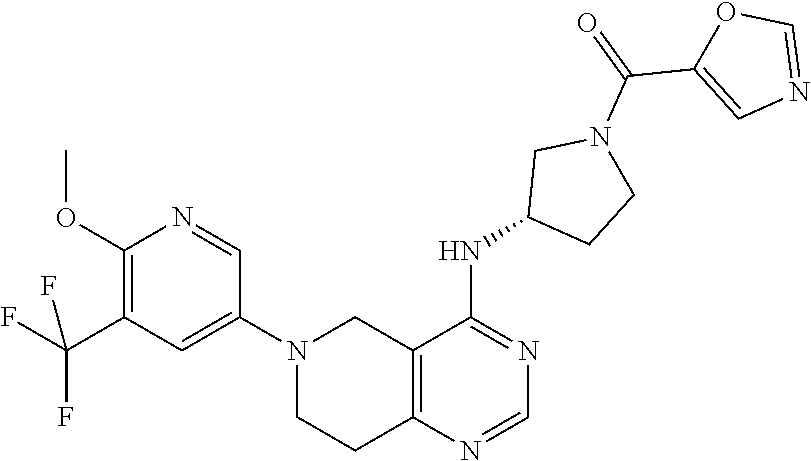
C1(N2CCC3=C(C2)C(NC2CCN(C(C4=CN=CO4)=O)C2)=NC=N3)=CC(C(F)(F)F)=C(OC)N=C1
